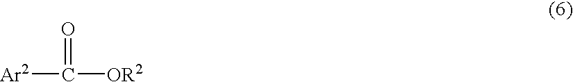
[Ar2]C([OR2])=O
